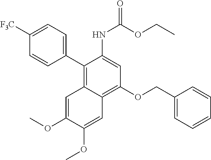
C1([F3C])=CC=C(C2=C3C(=C(OCC4=CC=CC=C4)C=C2NC(=O)OCC)C=C(OC)C(OC)=C3)C=C1
